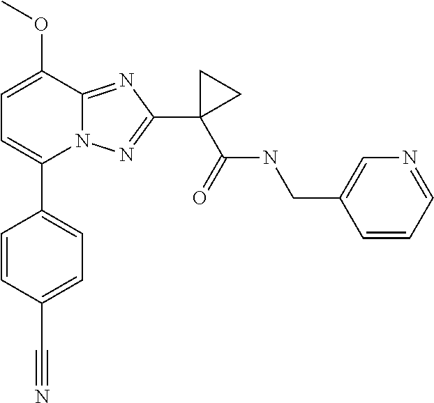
C1=C(OC)C2=NC(C3(C(=O)NCC4=CN=CC=C4)CC3)=NN2C(C2=CC=C(C#N)C=C2)=C1
